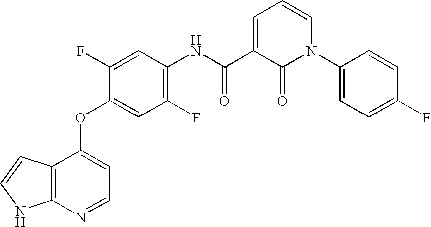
O(C1=CC=NC2=C1C=CN2)C1=CC(F)=C(NC(C2=CC=CN(C3=CC=C(F)C=C3)C2=O)=O)C=C1F
